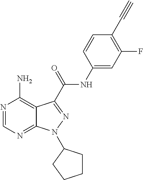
N1=CN=C2C(=C1N)C(C(NC1=CC(F)=C(C#C)C=C1)=O)=NN2C1CCCC1
